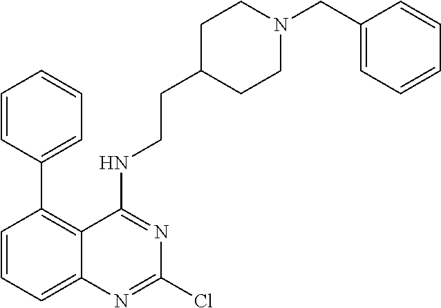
C1(C2=C3C(=CC=C2)N=C(Cl)N=C3NCCC2CCN(CC3=CC=CC=C3)CC2)=CC=CC=C1
